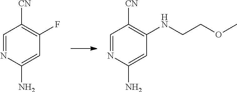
C1=NC(N)=CC(F)=C1[CN].C1=NC(N)=CC(NCCOC)=C1[CN]
